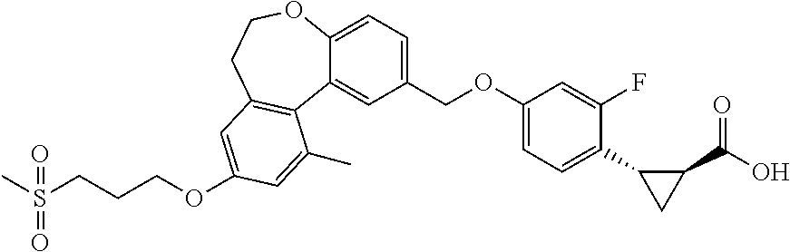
C1(COC2=CC=C(C3C(C(=O)O)C3)C(F)=C2)=CC=C2C(=C1)C1=C(CCO2)C=C(OCCCS(=O)(C)=O)C=C1C
